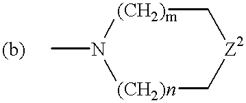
CN1[(CH2)m]C[Z2]C[(CH2)n]1
